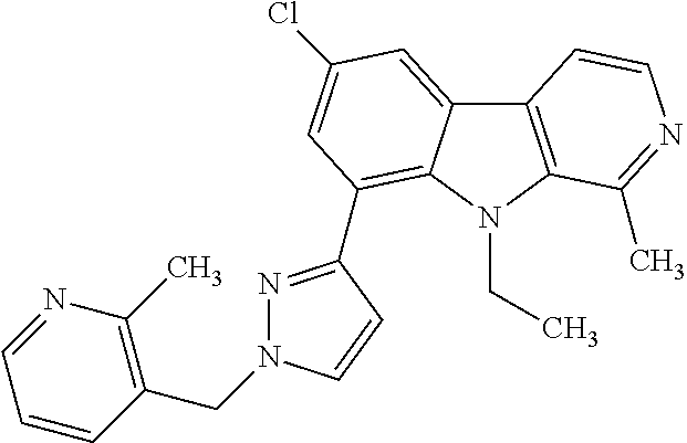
N1=C(C2=C3C(=CC(Cl)=C2)C2=C(N3CC)C(C)=NC=C2)C=CN1CC1=C(C)N=CC=C1
